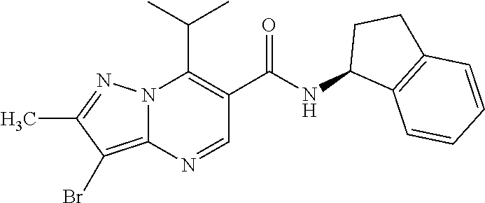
N12C(C(C)C)=C(C(NC3C4=C(CC3)C=CC=C4)=O)C=NC1=C(Br)C(C)=N2
